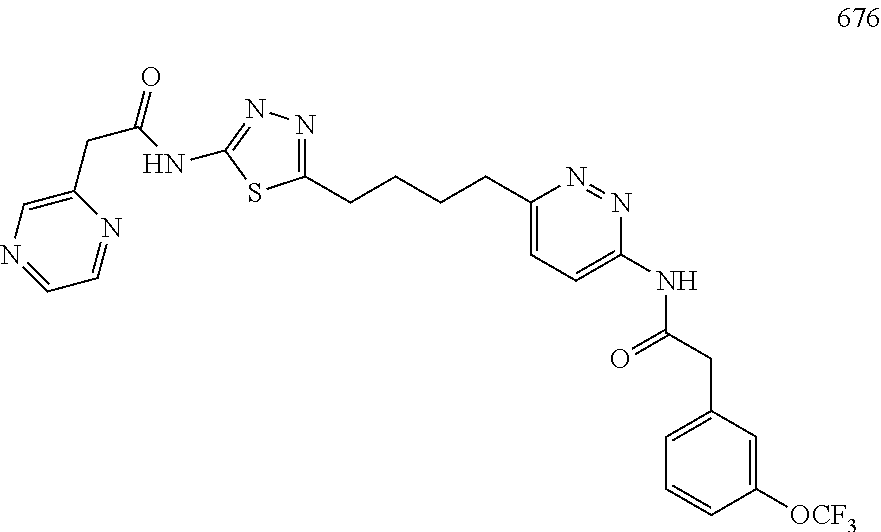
C1(CCCCC2=CC=C(NC(CC3=CC=CC([OCF3])=C3)=O)N=N2)=NN=C(NC(CC2=CN=CC=N2)=O)S1
